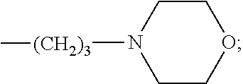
C1COCCN1[(CH2)3]C
